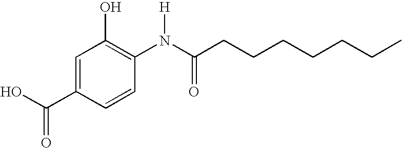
OC(C1=CC(O)=C(N(C(CCCCCCC)=O)[H])C=C1)=O
